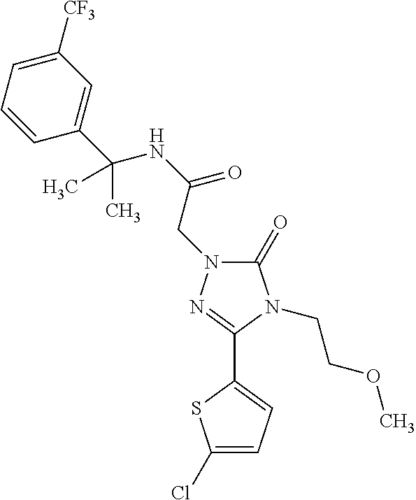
C1(=O)N(CC(NC(C2=CC([CF3])=CC=C2)(C)C)=O)N=C(C2=CC=C(Cl)S2)N1CCOC
